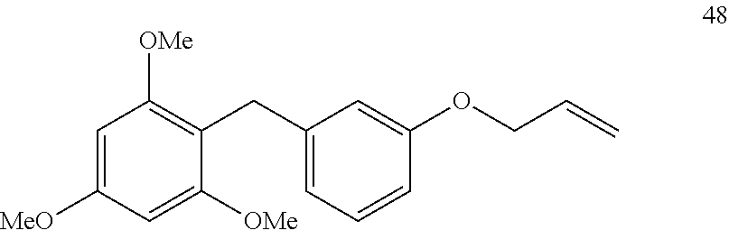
C1([MeO])=CC([OMe])=C(CC2=CC=CC(OCC=C)=C2)C([OMe])=C1
